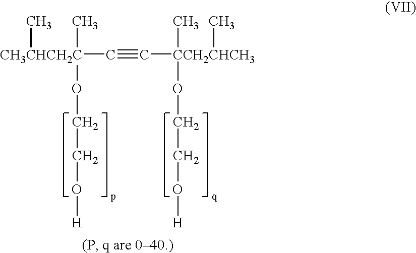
O([CH3CHCH2C](C#C[CCH2CHCH3](C)(C)OCCO[H])(C)C)CCO[H]
